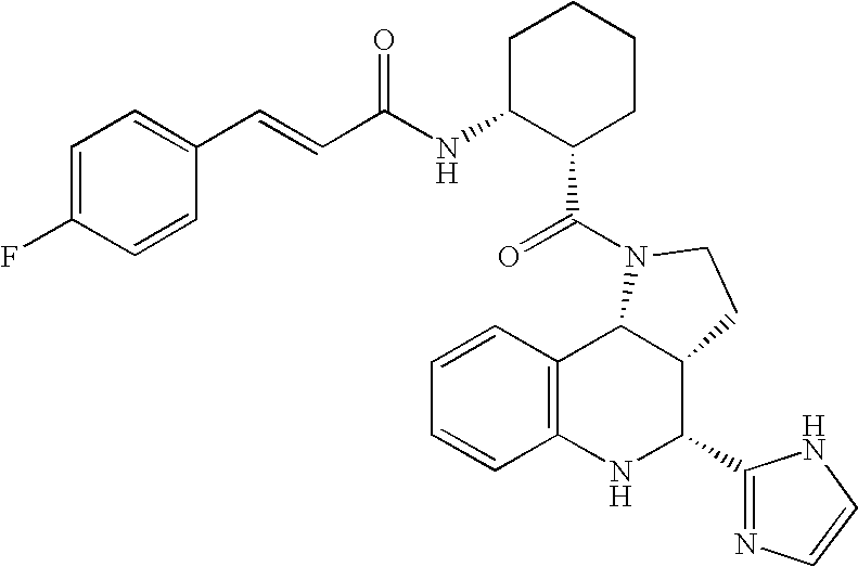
C1=CC2=C(C=C1)NC(C1=NC=CN1)C1C2N(C(=O)C2CCCCC2NC(=O)C=CC2=CC=C(F)C=C2)CC1
